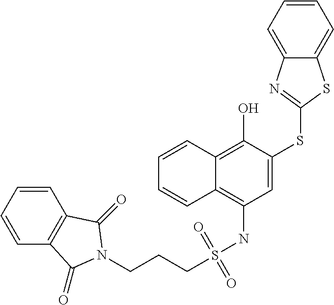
C(S(NC1=C2C(=C(O)C(SC3=NC4=CC=CC=C4S3)=C1)C=CC=C2)(=O)=O)CCN1C(=O)C2=C(C=CC=C2)C1=O
